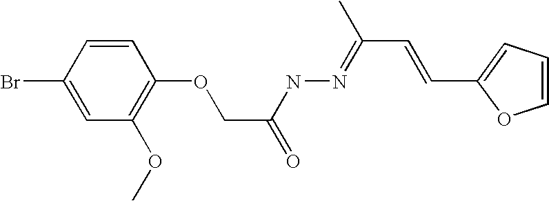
C1=CC(Br)=CC(OC)=C1OCC(NN=C(C)C=CC1=CC=CO1)=O
